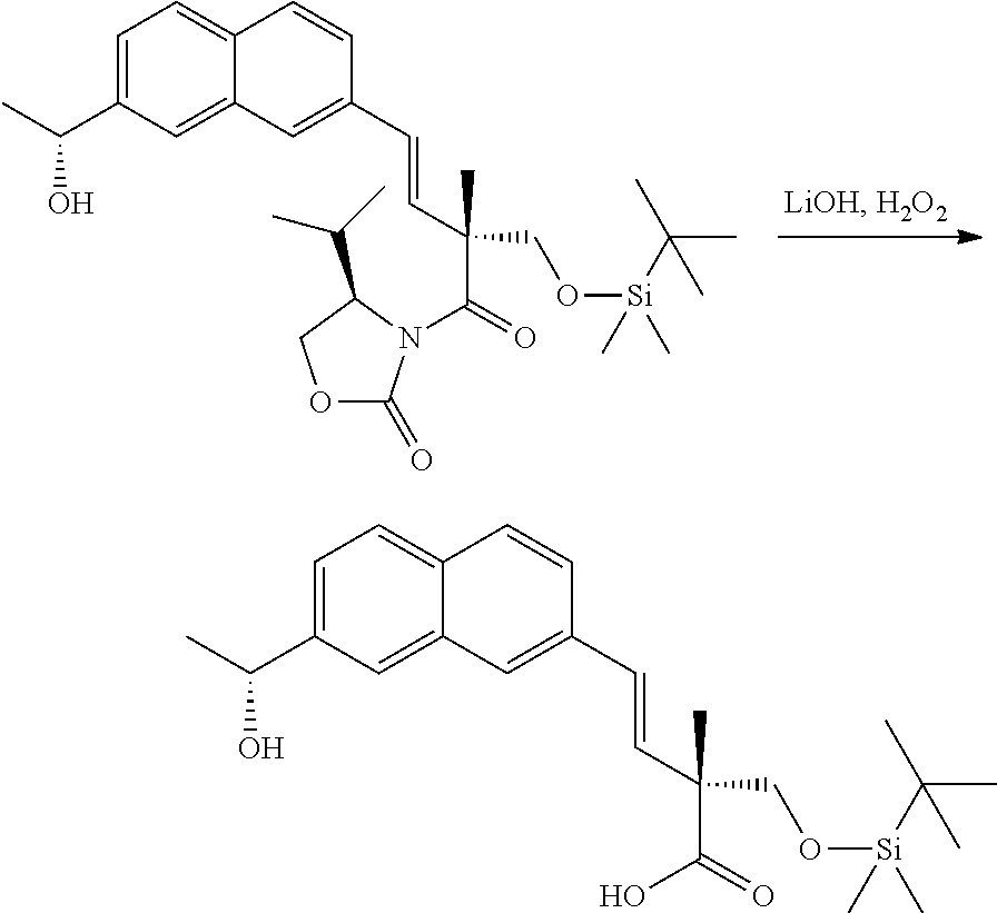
C1=C(C(C)O)C=C2C(=C1)C=CC(C=CC(C)(CO[Si](C(C)(C)C)(C)C)C(=O)N1C(=O)OCC1C(C)C)=C2.C1=C(C(C)O)C=C2C(=C1)C=CC(C=CC(C)(CO[Si](C(C)(C)C)(C)C)C(=O)O)=C2
